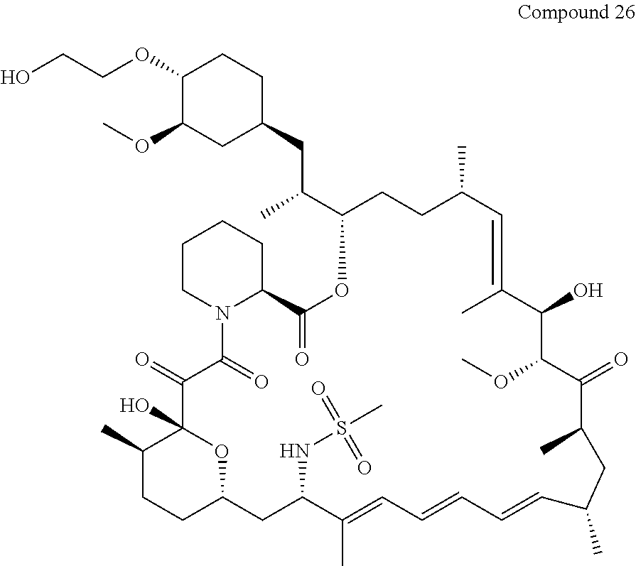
C1CN2C(CC1)C(=O)OC(C(CC1CCC(OCCO)C(OC)C1)C)CCC(C)C=C(C)C(O)C(OC)C(=O)C(C)CC(C)C=CC=CC=C(C)C(NS(C)(=O)=O)CC1OC(O)(C(=O)C2=O)C(C)CC1
